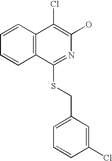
C12=C(C(Cl)=C(O)N=C1SCC1=CC=CC(Cl)=C1)C=CC=C2
